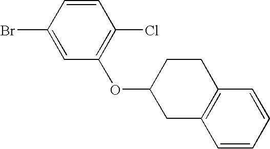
C1=CC(Br)=CC(OC2CC3=C(CC2)C=CC=C3)=C1Cl
